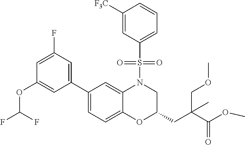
C1(C2=CC(F)=CC(OC(F)F)=C2)=CC=C2C(=C1)N(S(C1=CC=CC([F3C])=C1)(=O)=O)CC(CC(C(=O)OC)(COC)C)O2
